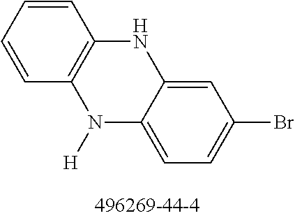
C1=CC=CC2=C1NC1=CC(Br)=CC=C1N2[H]
